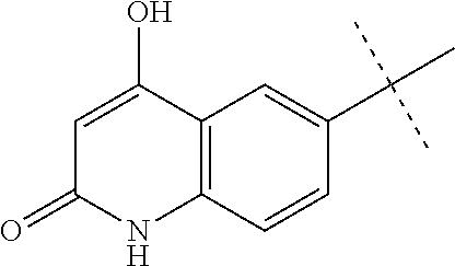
C12=C(C=CC(C(C)(C)C)=C1)NC(=O)C=C2O
